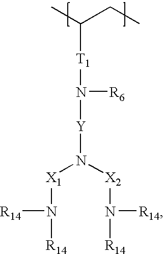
CC(CC)[T1]N([Y]N([X2]N([R14])[R14])[X1]N([R14])[R14])[R6]
